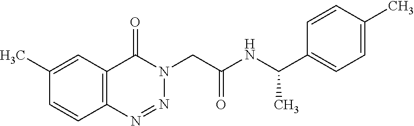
C1=C(C)C=CC2=C1C(=O)N(CC(NC(C1=CC=C(C)C=C1)C)=O)N=N2
